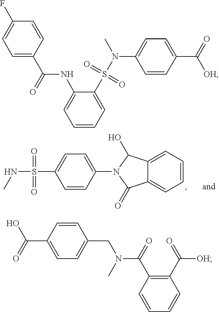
C1=CC=C2C(=C1)C(=O)N(C1=CC=C(S(NC)(=O)=O)C=C1)C2O.C1=C(C(NC2=CC=CC=C2S(N(C2=CC=C(C(=O)[OH])C=C2)C)(=O)=O)=O)C=CC(F)=C1.C1=CC(C(=O)O)=CC=C1CN(C(C1=C(C(=O)[OH])C=CC=C1)=O)C
